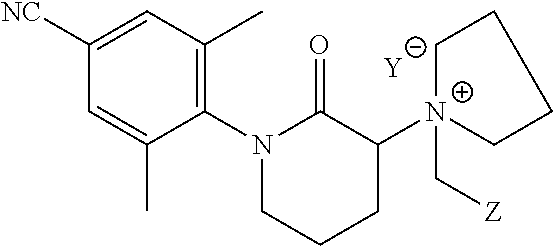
C1=C(C)C(N2C(=O)C([N+]3(C[Z])CCCC3)CCC2)=C(C)C=C1[NC].[Y]
